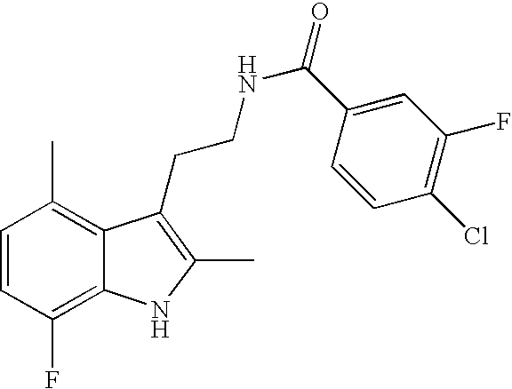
C1=CC(F)=C2C(=C1C)C(CCNC(=O)C1=CC(F)=C(Cl)C=C1)=C(C)N2
